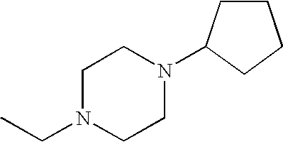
C1N(CC)CCN(C2CCCC2)C1
